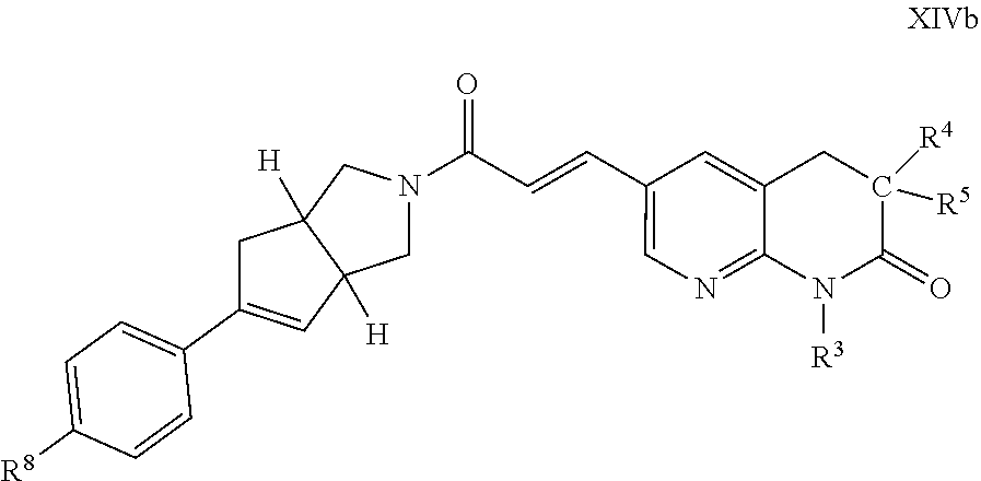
C12=CC(C=CC(N3CC4([H])C([H])(C3)C=C(C3=CC=C([R8])C=C3)C4)=O)=CN=C1N([R3])C(=O)C([R5])([R4])C2
